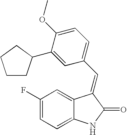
C1(F)=CC=C2C(=C1)C(=CC1=CC=C(OC)C(C3CCCC3)=C1)C(=O)N2
